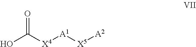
C([X4][A1][X5][A2])(O)=O
